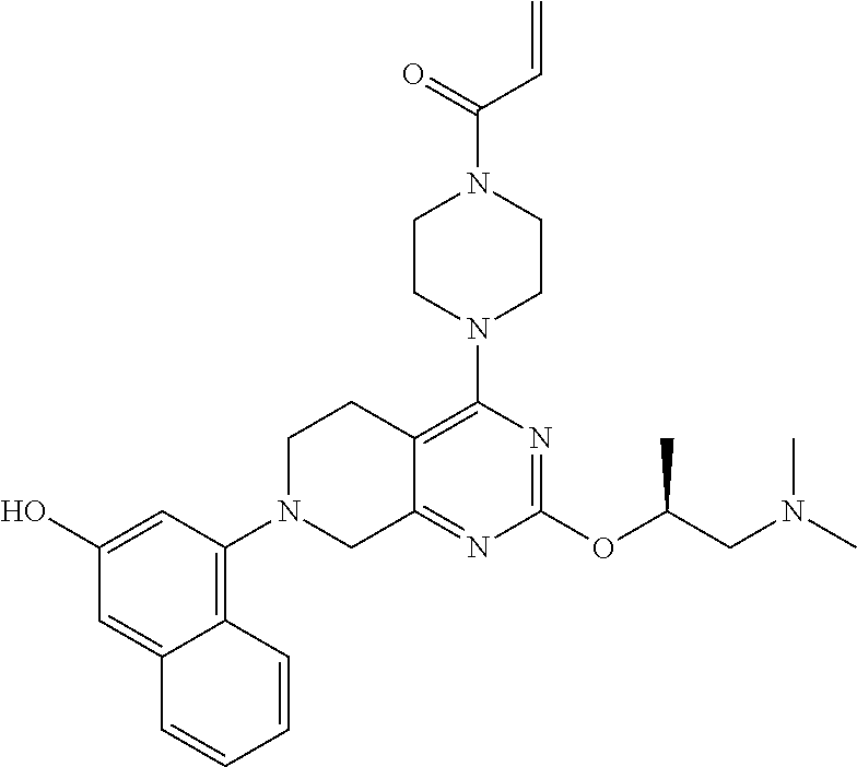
C12=NC(OC(CN(C)C)C)=NC(N3CCN(C(=O)C=C)CC3)=C1CCN(C1=C3C(=CC(O)=C1)C=CC=C3)C2
